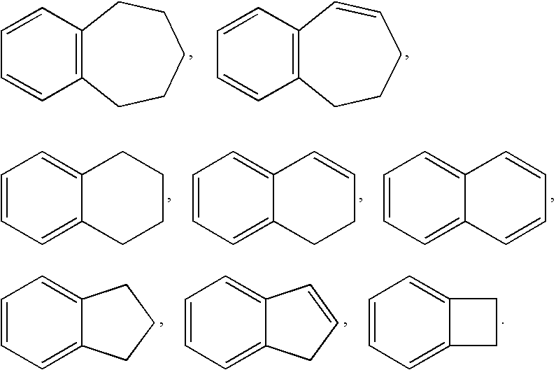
C12=C(C=CC=C1)CCCCC2.C12=C(C=CC=C1)C=CCCC2.C1=CC=C2C(=C1)CCCC2.C1=CC=C2C(=C1)CCC=C2.C1=CC=C2C(=C1)C=CC=C2.C1=CC=C2C(=C1)CCC2.C1=CC=C2C(=C1)CC=C2.C1=CC=C2C(=C1)CC2
